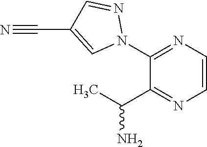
C1(C(C)N)=NC=CN=C1N1N=CC(C#N)=C1
